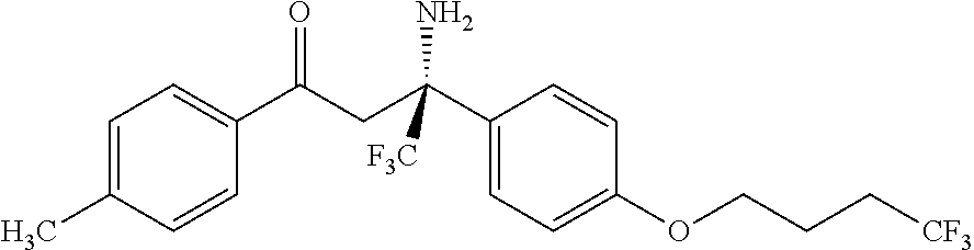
C1=C(C)C=CC(C(CC(C2=CC=C(OCCC[CF3])C=C2)(N)[F3C])=O)=C1
